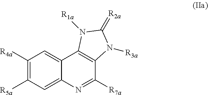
C1=C2C(=CC([R4a])=C1[R5a])C1=C(C([R7a])=N2)N([R3a])C(=[R2a])N1[R1a]
